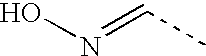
N(=CC)O
